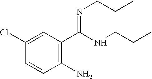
C1(N)=C(C(NCCC)=NCCC)C=C(Cl)C=C1
